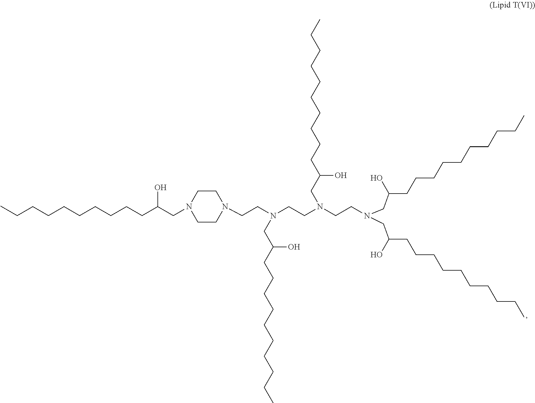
C(CN(CCN(CCN(CC(CCCCCCCCCC)O)CC(CCCCCCCCCC)O)CC(CCCCCCCCCC)O)CC(CCCCCCCCCC)O)N1CCN(CC(CCCCCCCCCC)O)CC1
